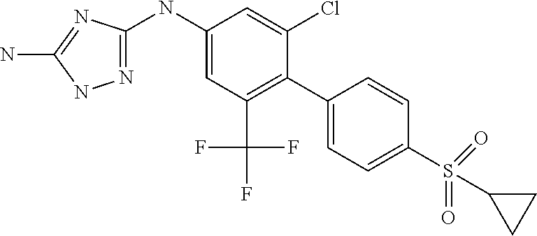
C1(NC2=NNC(N)=N2)=CC(C(F)(F)F)=C(C2=CC=C(S(C3CC3)(=O)=O)C=C2)C(Cl)=C1
